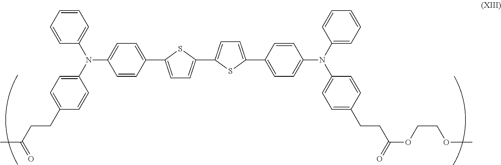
C1=CC(N(C2=CC=C(CCC(C)=O)C=C2)C2=CC=CC=C2)=CC=C1C1=CC=C(C2=CC=C(C3=CC=C(N(C4=CC=CC=C4)C4=CC=C(CCC(OCCOC)=O)C=C4)C=C3)S2)S1
